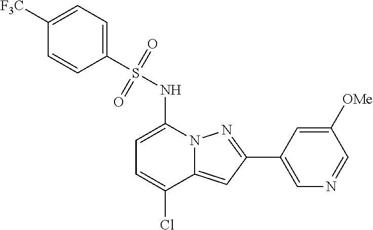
C1=C(NS(C2=CC=C([F3C])C=C2)(=O)=O)N2C(=CC(C3=CN=CC([OMe])=C3)=N2)C(Cl)=C1
